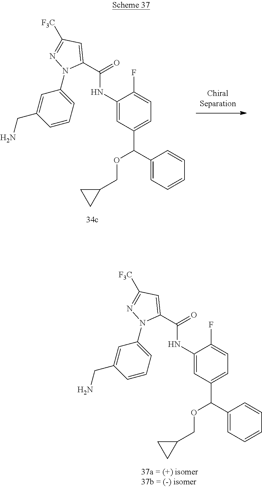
C1=C(NC(C2=CC([F3C])=NN2C2=CC=CC(CN)=C2)=O)C(F)=CC=C1C(C1=CC=CC=C1)OCC1CC1.C1=C(NC(C2=CC([F3C])=NN2C2=CC=CC(CN)=C2)=O)C(F)=CC=C1C(C1=CC=CC=C1)OCC1CC1
